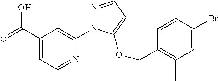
C(C1=CC=NC(N2N=CC=C2OCC2=C(C)C=C(Br)C=C2)=C1)(=O)O
